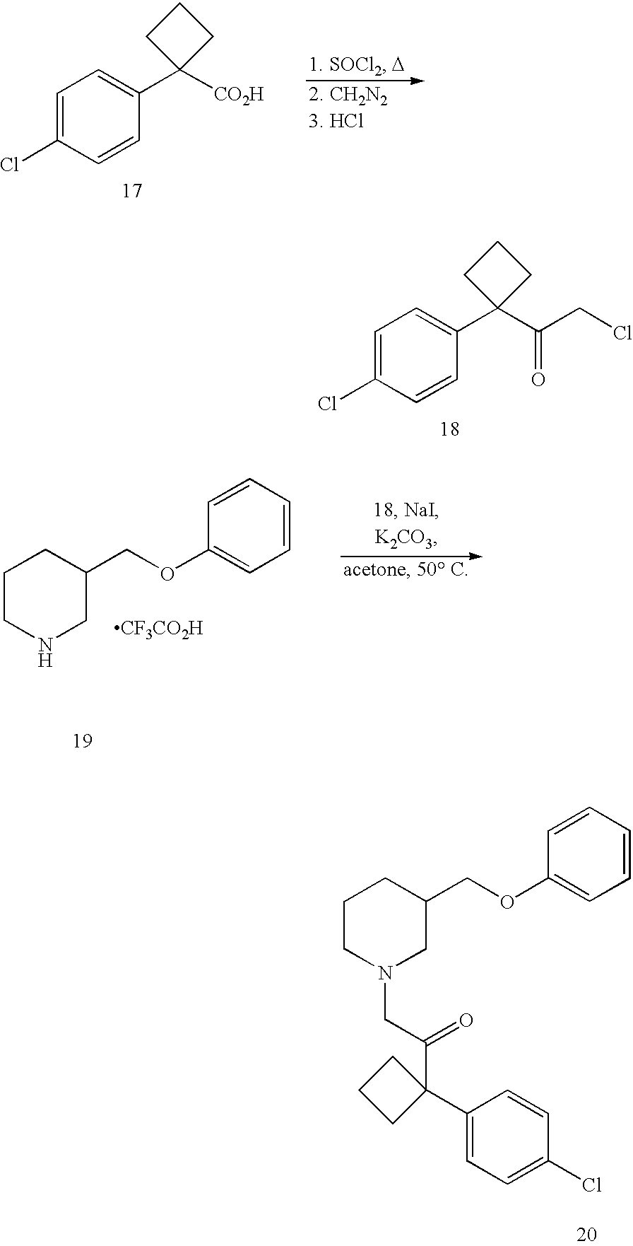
C1=C(Cl)C=CC(C2([CO2H])CCC2)=C1.C1=C(Cl)C=CC(C2(C(CCl)=O)CCC2)=C1.C1CNCC(COC2=CC=CC=C2)C1.[CF3CO2H].C1CN(CC(=O)C2(C3=CC=C(Cl)C=C3)CCC2)CC(COC2=CC=CC=C2)C1
